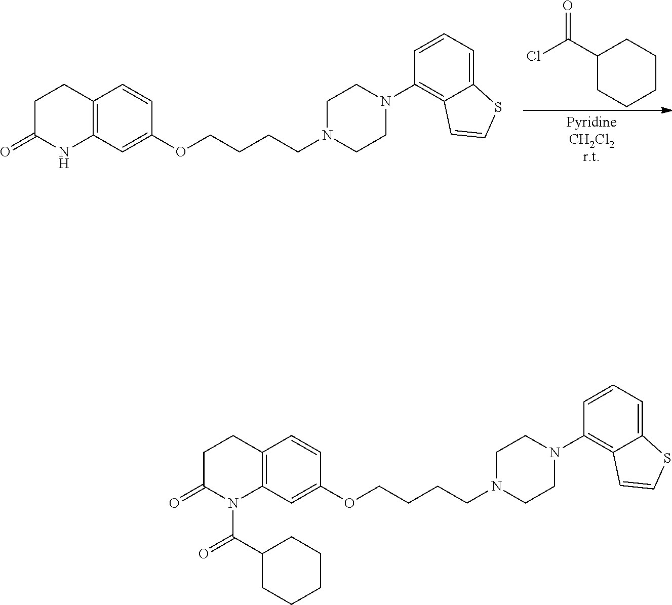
C1CC(=O)NC2=C1C=CC(OCCCCN1CCN(C3=C4C(=CC=C3)SC=C4)CC1)=C2.ClC(C1CCCCC1)=O.C1CC(=O)N(C(C2CCCCC2)=O)C2=C1C=CC(OCCCCN1CCN(C3=C4C(=CC=C3)SC=C4)CC1)=C2
